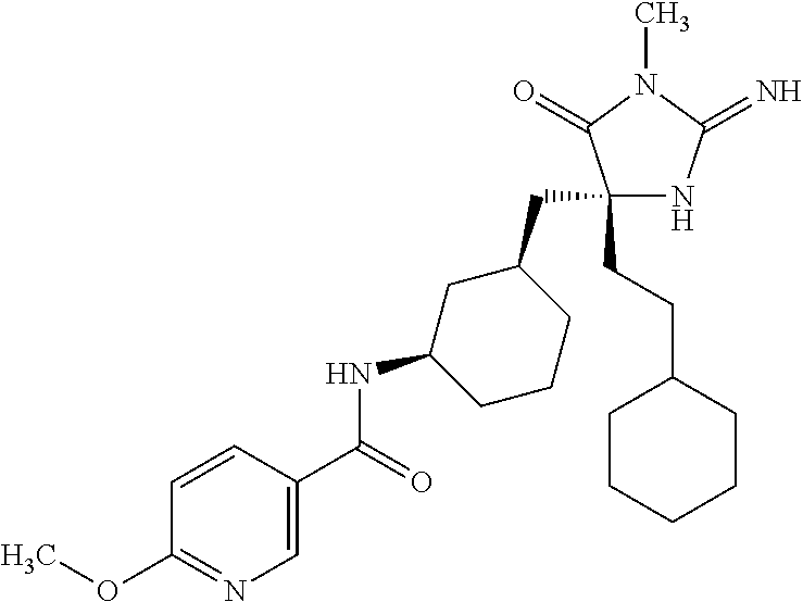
C1(CC2CC(NC(=O)C3=CN=C(OC)C=C3)CCC2)(CCC2CCCCC2)NC(=N)N(C)C1=O
